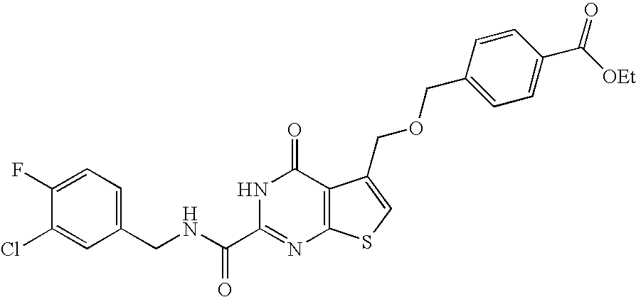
C1(CNC(C2=NC3=C(C(=O)N2)C(COCC2=CC=C(C([OEt])=O)C=C2)=CS3)=O)=CC=C(F)C(Cl)=C1
